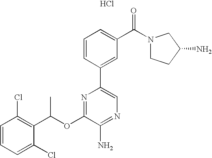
C1=CC(Cl)=C(C(OC2=NC(C3=CC(C(=O)N4CCC(N)C4)=CC=C3)=CN=C2N)C)C(Cl)=C1.Cl
